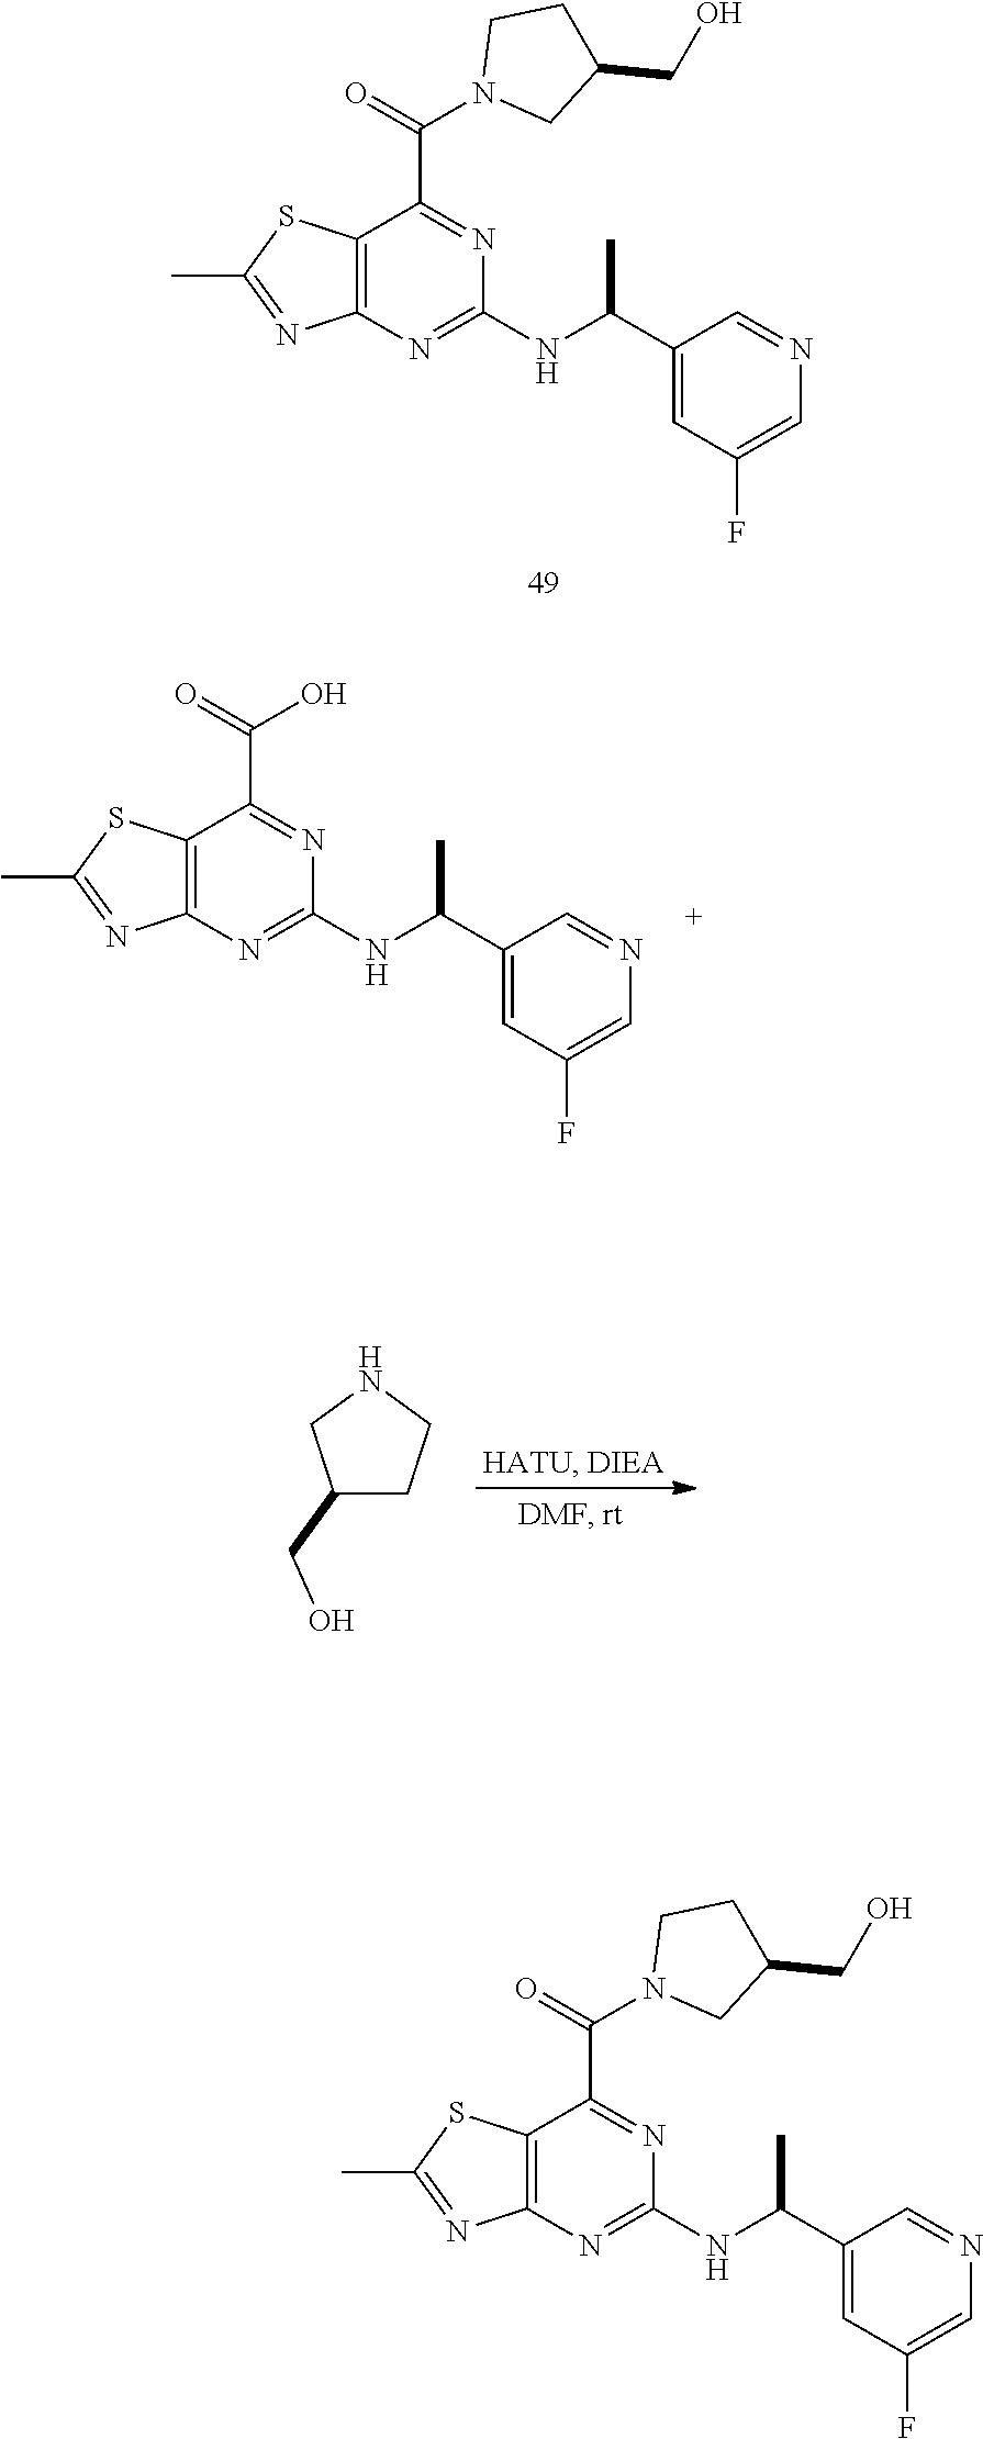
C12=C(N=C(NC(C3=CC(F)=CN=C3)C)N=C1C(=O)N1CC(CO)CC1)N=C(C)S2.C12=C(N=C(NC(C3=CC(F)=CN=C3)C)N=C1C(=O)O)N=C(C)S2.C1(CO)CCNC1.C12=C(N=C(NC(C3=CC(F)=CN=C3)C)N=C1C(=O)N1CC(CO)CC1)N=C(C)S2
